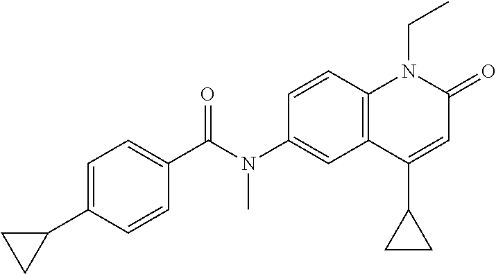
N(C1=CC2=C(C=C1)N(CC)C(=O)C=C2C1CC1)(C(C1=CC=C(C2CC2)C=C1)=O)C
